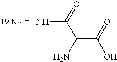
O=C(N)C(C(O)=O)N
